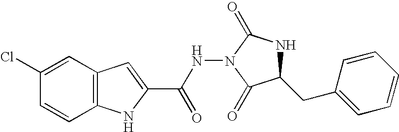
C12=C(C=C(Cl)C=C1)C=C(C(=O)NN1C(=O)NC(CC3=CC=CC=C3)C1=O)N2
